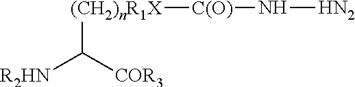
C([COR3])([R2HN])[(CH2)nR1X][C(O)]N[HN2]
